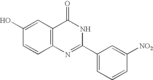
C12=C(C=C(O)C=C1)C(=O)NC(C1=CC=CC([NO2])=C1)=N2
